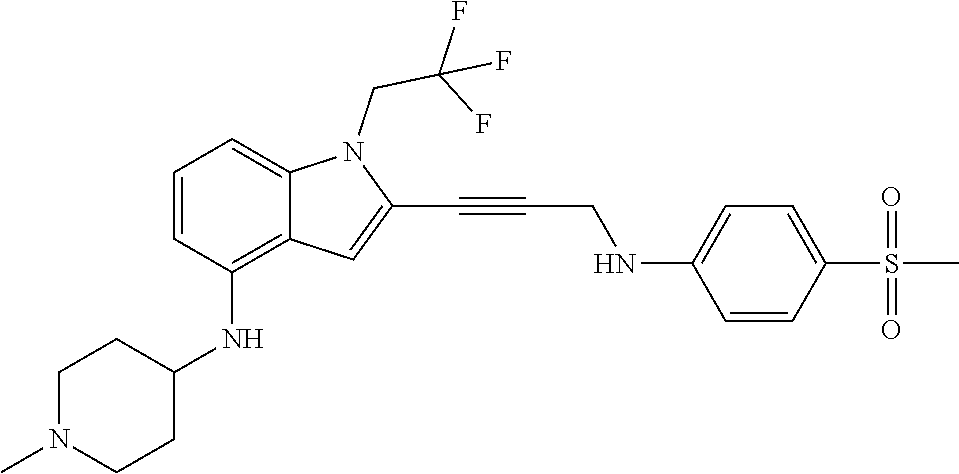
C(C#CC1=CC2=C(NC3CCN(C)CC3)C=CC=C2N1CC(F)(F)F)NC1=CC=C(S(C)(=O)=O)C=C1
